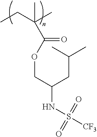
CCC(C)(C)C(=O)OCC(CC(C)C)NS(=O)(=O)[CF3]
